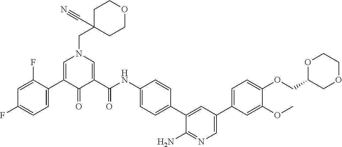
C1C(CN2C=C(C3=CC=C(F)C=C3F)C(=O)C(C(NC3=CC=C(C4=CC(C5=CC=C(OCC6COCCO6)C(OC)=C5)=CN=C4N)C=C3)=O)=C2)(C#N)CCOC1
